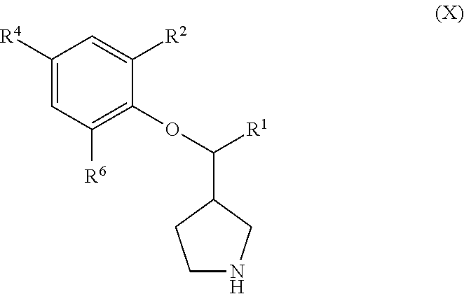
C1([R4])=CC([R6])=C(OC([R1])C2CCNC2)C([R2])=C1
